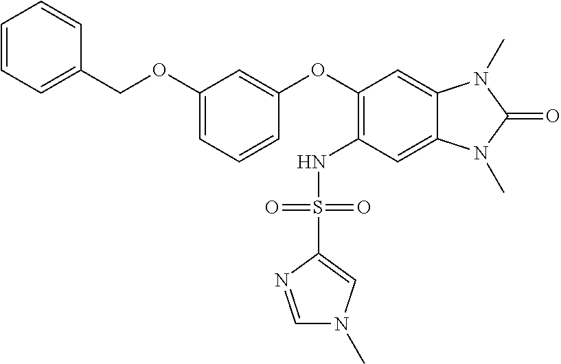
C1=CC=C(COC2=CC=CC(OC3=C(NS(C4=CN(C)C=N4)(=O)=O)C=C4C(=C3)N(C)C(=O)N4C)=C2)C=C1
